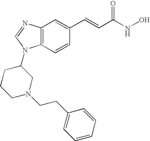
C12=C(C=CC(C=CC(=O)NO)=C1)N(C1CCCN(CCC3=CC=CC=C3)C1)C=N2
